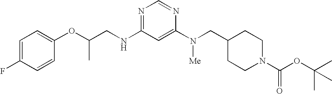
O(C(CNC1=NC=NC(N([Me])CC2CCN(C(OC(C)(C)C)=O)CC2)=C1)C)C1=CC=C(F)C=C1
